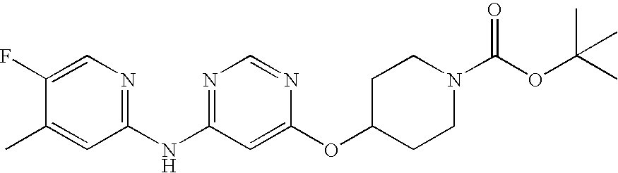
C1(F)=CN=C(NC2=NC=NC(OC3CCN(C(OC(C)(C)C)=O)CC3)=C2)C=C1C
